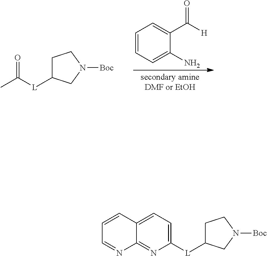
C1=CC=C(N)C(C([H])=O)=C1.C1C([L]C(C)=O)CN([Boc])C1.C1=C([L]C2CCN([Boc])C2)N=C2C(=C1)C=CC=N2
